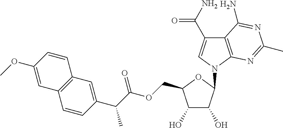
C12=C(N(C3C(O)C(O)C(COC(C(C4=CC5=C(C=C4)C=C(OC)C=C5)C)=O)O3)C=C1C(=O)N)N=C(C)N=C2N
